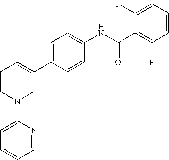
C1=C(C2=C(C)CCN(C3=CC=CC=N3)C2)C=CC(NC(C2=C(F)C=CC=C2F)=O)=C1
